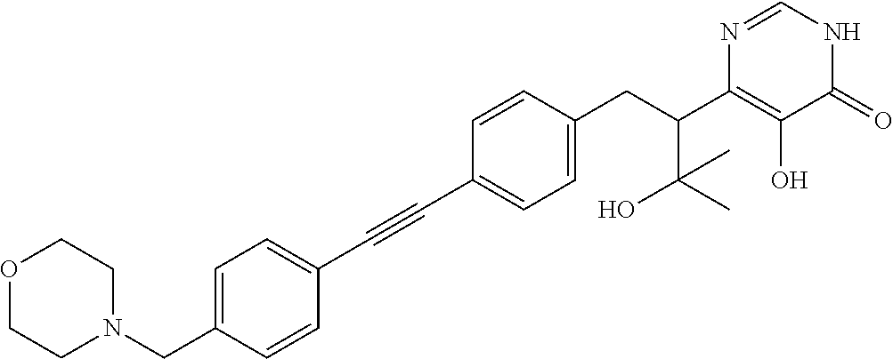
C1=C(CN2CCOCC2)C=CC(C#CC2=CC=C(CC(C3=C(O)C(=O)NC=N3)C(O)(C)C)C=C2)=C1
